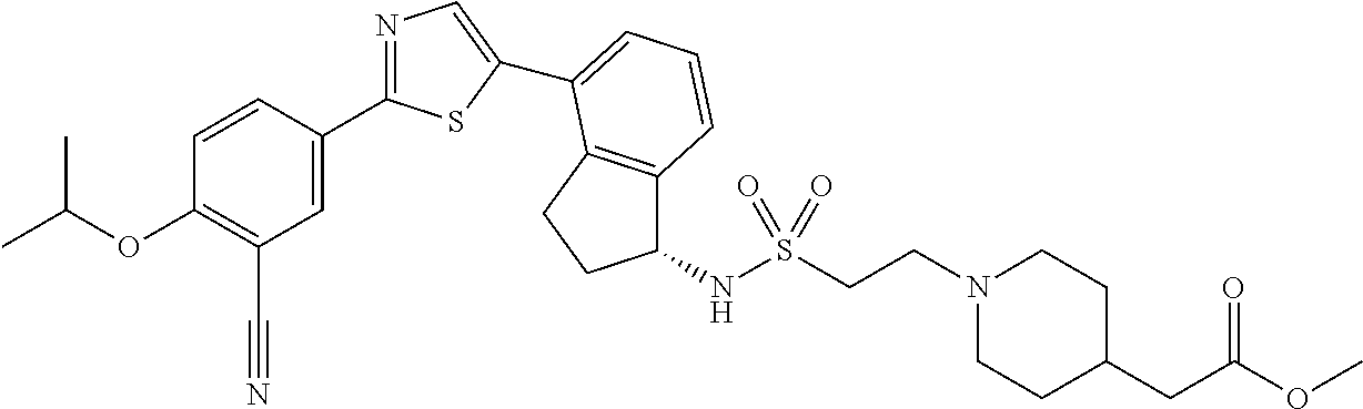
C1=CC(C2=NC=C(C3=CC=CC4=C3CCC4NS(CCN3CCC(CC(OC)=O)CC3)(=O)=O)S2)=CC(C#N)=C1OC(C)C
